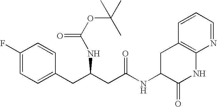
C1(F)=CC=C(CC(CC(NC2C(=O)NC3=C(C2)C=CC=N3)=O)NC(OC(C)(C)C)=O)C=C1
